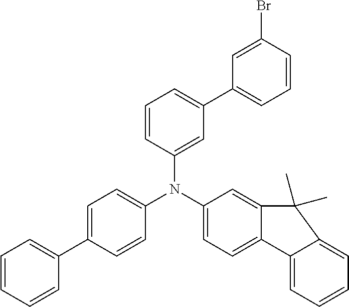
C12=CC=CC=C1C(C)(C)C1=CC(N(C3=CC(C4=CC=CC(Br)=C4)=CC=C3)C3=CC=C(C4=CC=CC=C4)C=C3)=CC=C21
